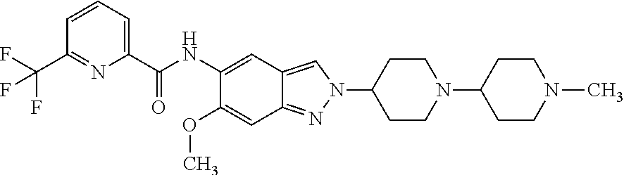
C1(C(NC2=CC3=CN(C4CCN(C5CCN(C)CC5)CC4)N=C3C=C2OC)=O)=CC=CC(C(F)(F)F)=N1
